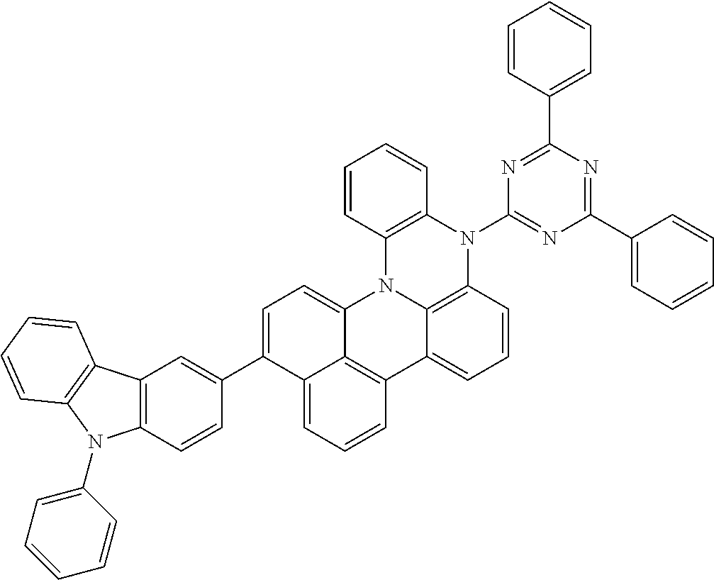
C1=CC2=C(C=C1)N1C3=CC=C(C4=CC5=C(C=C4)N(C4=CC=CC=C4)C4=C5C=CC=C4)C4=CC=CC(=C34)C3=CC=CC(=C13)N2C1=NC(C2=CC=CC=C2)=NC(C2=CC=CC=C2)=N1
